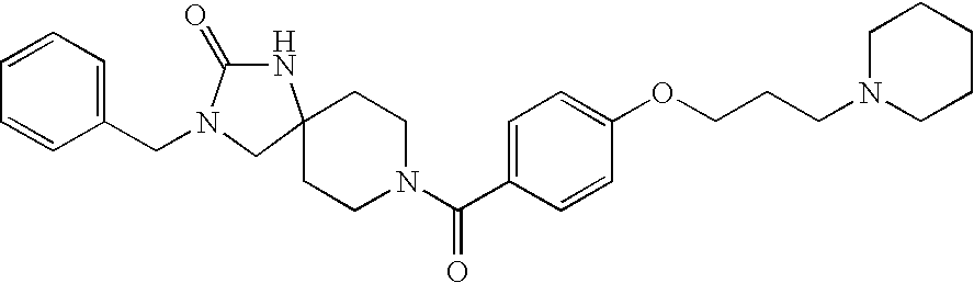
C1CN(C(C2=CC=C(OCCCN3CCCCC3)C=C2)=O)CCC12NC(=O)N(CC1=CC=CC=C1)C2
